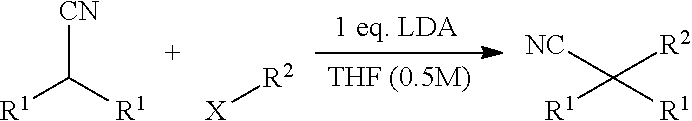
[CN]C([R1])[R1].[R2][X].C([R1])([R1])([NC])[R2]
